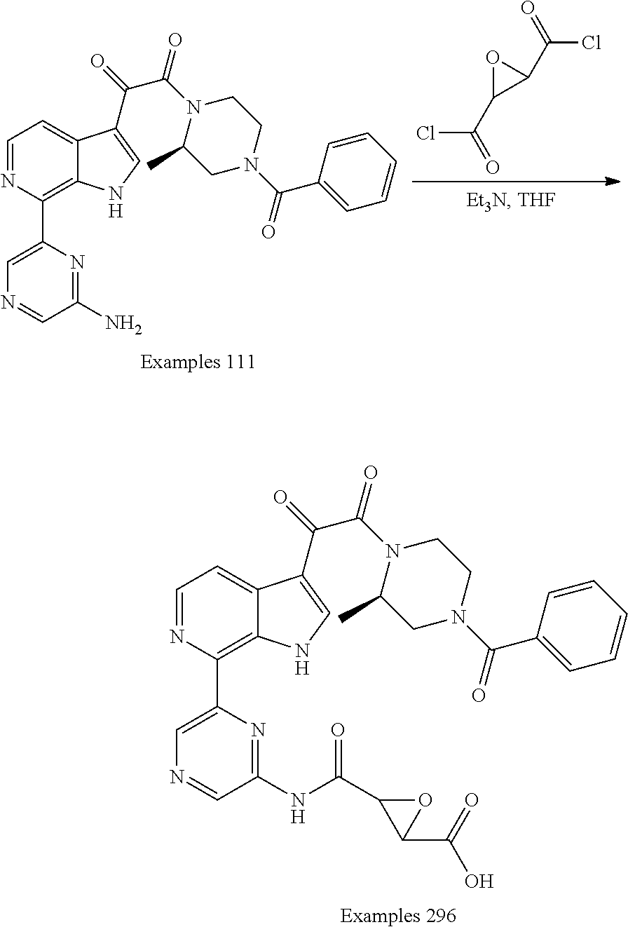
ClC(C1C(C(=O)Cl)O1)=O.C1(C2=C3C(=CC=N2)C(C(=O)C(N2C(C)CN(C(=O)C4=CC=CC=C4)CC2)=O)=CN3)=CN=CC(N)=N1.[Examples 111].C1(C2=C3C(=CC=N2)C(C(=O)C(N2C(C)CN(C(=O)C4=CC=CC=C4)CC2)=O)=CN3)=CN=CC(NC(C2OC2C(=O)O)=O)=N1.[Examples 296]
